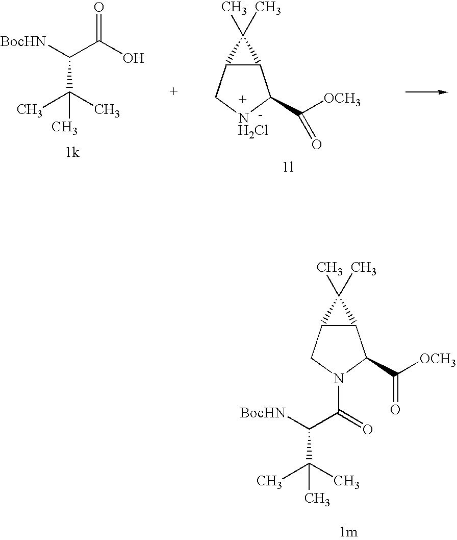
[BocHN]C(C(O)=O)C(C)(C)C.C12C(C[NH2Cl]C1C([OCH3])=O)C2(C)C.C12C(CN(C(C([BocHN])C(C)(C)C)=O)C1C([OCH3])=O)C2(C)C
